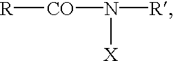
[R][CO]N([X])[R]
